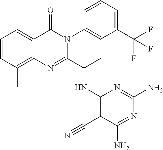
C1=CC(C)=C2C(=C1)C(=O)N(C1=CC(C(F)(F)F)=CC=C1)C(C(C)NC1=C(C#N)C(N)=NC(N)=N1)=N2
